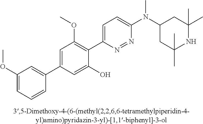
C1(C2=CC(OC)=CC=C2)=CC(OC)=C(C2=CC=C(N(C3CC(C)(C)NC(C)(C)C3)C)N=N2)C(O)=C1
